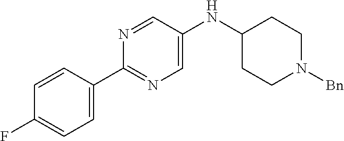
C1=C(NC2CCN([Bn])CC2)C=NC(C2=CC=C(F)C=C2)=N1
